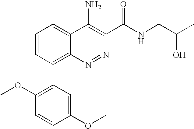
C1=CC(C2=C(OC)C=CC(OC)=C2)=C2C(=C1)C(N)=C(C(NCC(C)O)=O)N=N2
